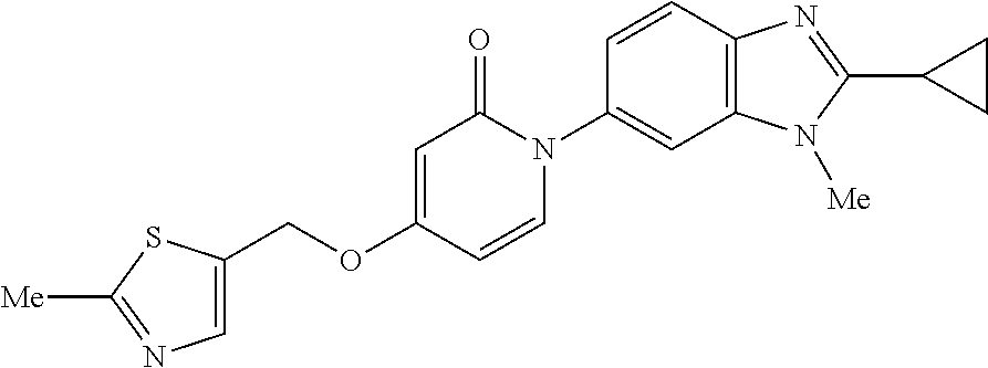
C1(COC2=CC(=O)N(C3=CC4=C(C=C3)N=C(C3CC3)N4[Me])C=C2)=CN=C([Me])S1
